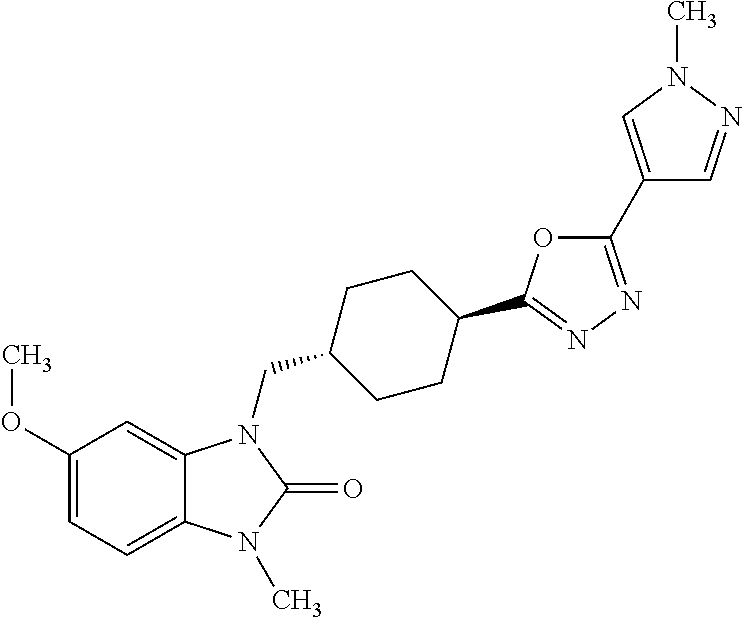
C1(OC)=CC=C2C(=C1)N(CC1CCC(C3=NN=C(C4=CN(C)N=C4)O3)CC1)C(=O)N2C
